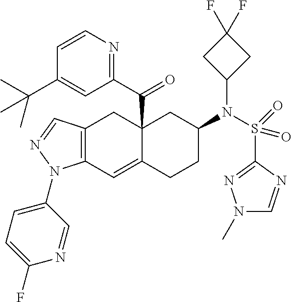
C12(C(C3=NC=CC(C(C)(C)C)=C3)=O)C(=CC3=C(C1)C=NN3C1=CC=C(F)N=C1)CCC(N(S(C1=NN(C)C=N1)(=O)=O)C1CC(F)(F)C1)C2
